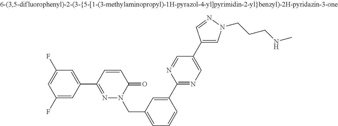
C1(F)=CC(C2=NN(CC3=CC=CC(C4=NC=C(C5=CN(CCCNC)N=C5)C=N4)=C3)C(=O)C=C2)=CC(F)=C1
